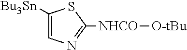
C1=C([Bu3Sn])SC([NHCO][O-tBu])=N1
